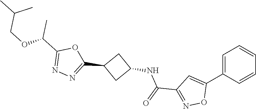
C1(C(OCC(C)C)C)=NN=C(C2CC(NC(C3=NOC(C4=CC=CC=C4)=C3)=O)C2)O1
